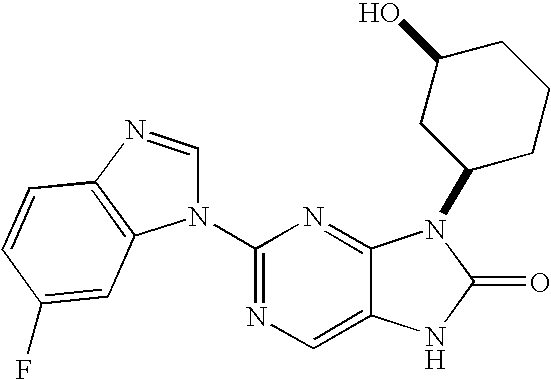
C12=CN=C(N3C=NC4=C3C=C(F)C=C4)N=C1N(C1CCCC(O)C1)C(=O)N2
